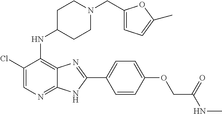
C1(Cl)=CN=C2C(=C1NC1CCN(CC3=CC=C(C)O3)CC1)N=C(C1=CC=C(OCC(NC)=O)C=C1)N2
